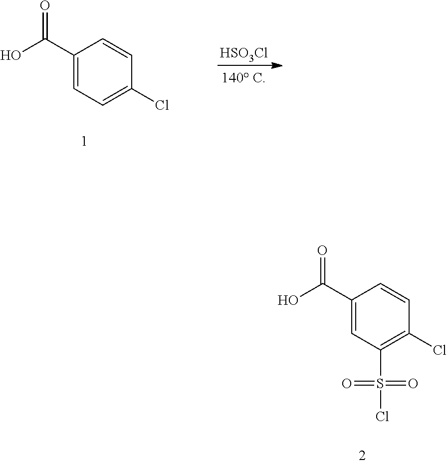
[HSO3Cl].C1(C(O)=O)=CC=C(Cl)C=C1.C1(C(O)=O)=CC(S(Cl)(=O)=O)=C(Cl)C=C1
